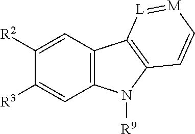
C1=C([R2])C([R3])=CC2=C1C1=C(N2[R9])C=C[M]=[L]1
